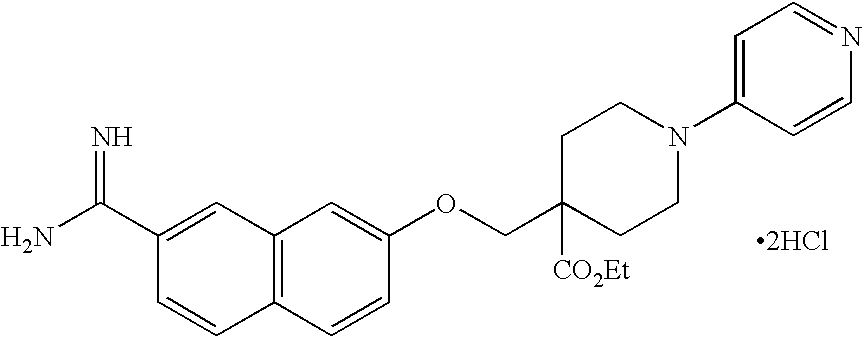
C12=C(C=CC(OCC3([CO2Et])CCN(C4=CC=NC=C4)CC3)=C1)C=CC(C(N)=N)=C2.[2HCl]
